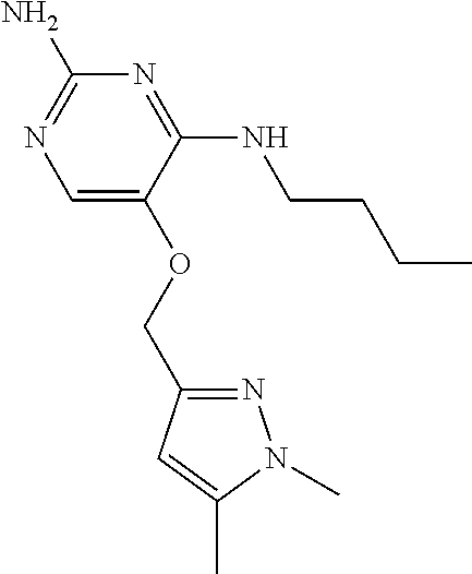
C1(N)=NC=C(OCC2=NN(C)C(C)=C2)C(NCCCC)=N1
